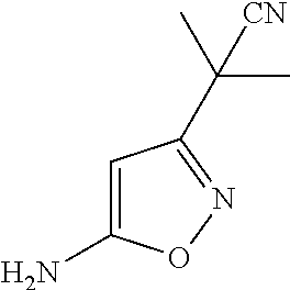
NC1=CC(C(C)(C)[CN])=NO1
